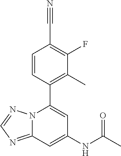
C1=CC(C2=CC(NC(C)=O)=CC3=NC=NN23)=C(C)C(F)=C1C#N
